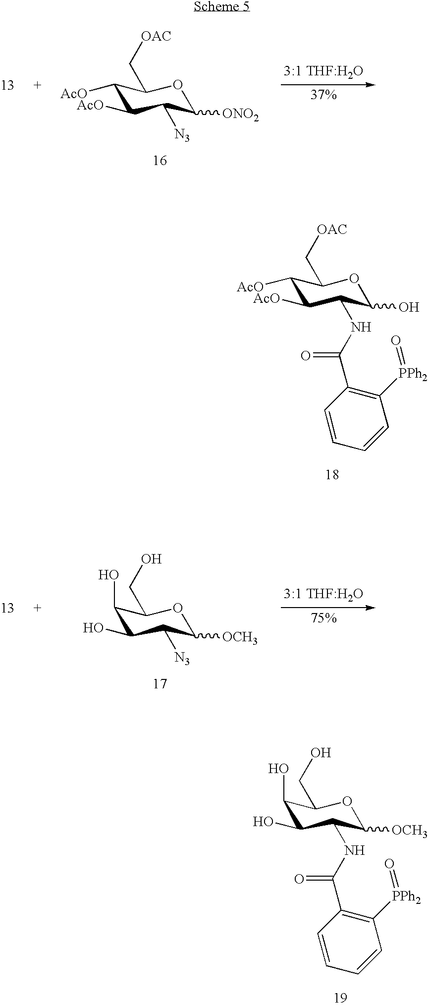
C1([AcO])C([AcO])C([N3])C([ONO2])OC1C[OAC].C1([AcO])C([AcO])C(NC(C2=C([PPh2]=O)C=CC=C2)=O)C(O)OC1C[OAC].C1(O)C(O)C([N3])C([OCH3])OC1CO.C1(O)C(O)C(NC(C2=C([PPh2]=O)C=CC=C2)=O)C([OCH3])OC1CO
